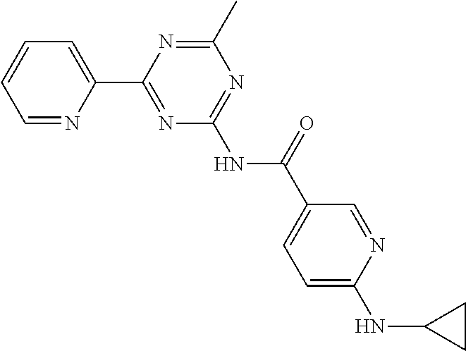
C1=NC(C2=NC(NC(C3=CC=C(NC4CC4)N=C3)=O)=NC(C)=N2)=CC=C1
